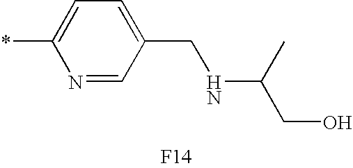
N1=CC(CNC(CO)C)=CC=C1*.[F14]
